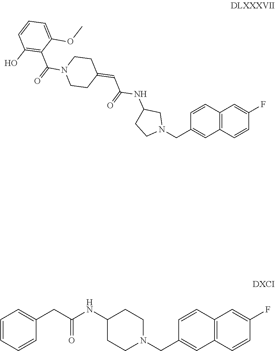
N(C1CCN(CC2=CC3=C(C=C2)C=C(F)C=C3)CC1)C(CC1=CC=CC=C1)=O.C12=C(C=CC(F)=C1)C=C(CN1CC(NC(C=C3CCN(C(=O)C4=C(O)C=CC=C4OC)CC3)=O)CC1)C=C2
